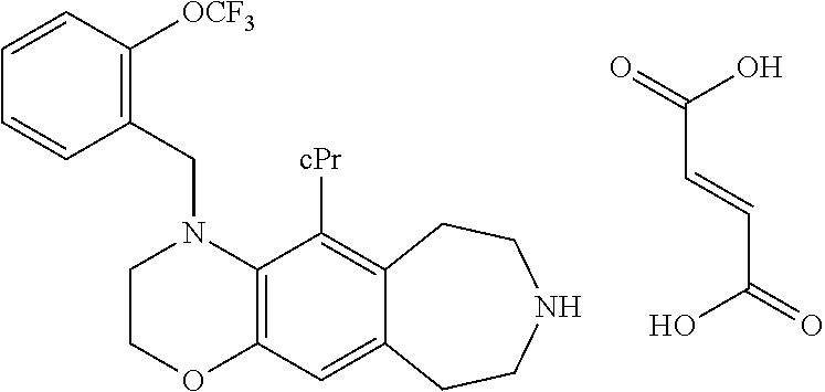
C12=C(C=C3C(=C1[cPr])CCNCC3)OCCN2CC1=C([OCF3])C=CC=C1.OC(C=CC(O)=O)=O
